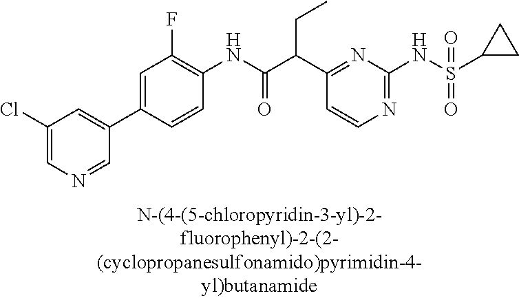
C1(NC(=O)C(C2=NC(NS(=O)(=O)C3CC3)=NC=C2)CC)=C(F)C=C(C2=CC(Cl)=CN=C2)C=C1
